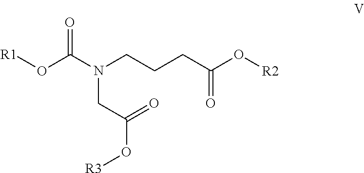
N(CCCC(O[R2])=O)(C(O[R1])=O)CC(O[R3])=O
